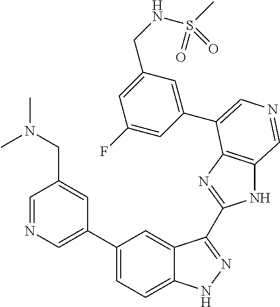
C1(C2=CN=CC(CN(C)C)=C2)=CC=C2C(=C1)C(C1=NC3=C(N1)C=NC=C3C1=CC(CNS(C)(=O)=O)=CC(F)=C1)=NN2
